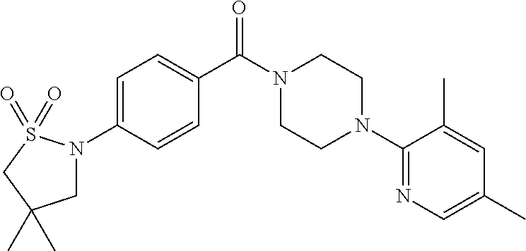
C1(N2CCN(C(C3=CC=C(N4CC(C)(C)CS4(=O)=O)C=C3)=O)CC2)=NC=C(C)C=C1C
